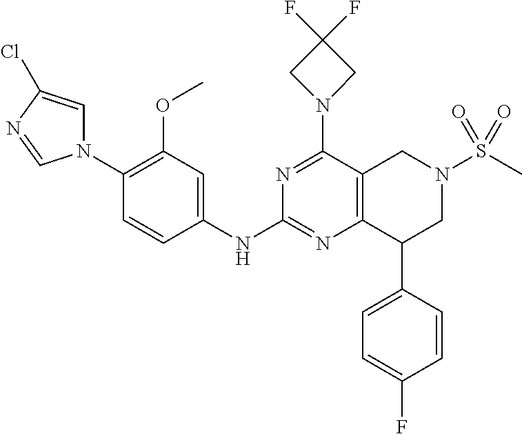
C1(N2C=C(Cl)N=C2)=C(OC)C=C(NC2=NC3=C(C(N4CC(F)(F)C4)=N2)CN(S(C)(=O)=O)CC3C2=CC=C(F)C=C2)C=C1
